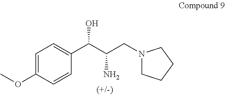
C1=C(OC)C=CC(C(C(CN2CCCC2)N)O)=C1
